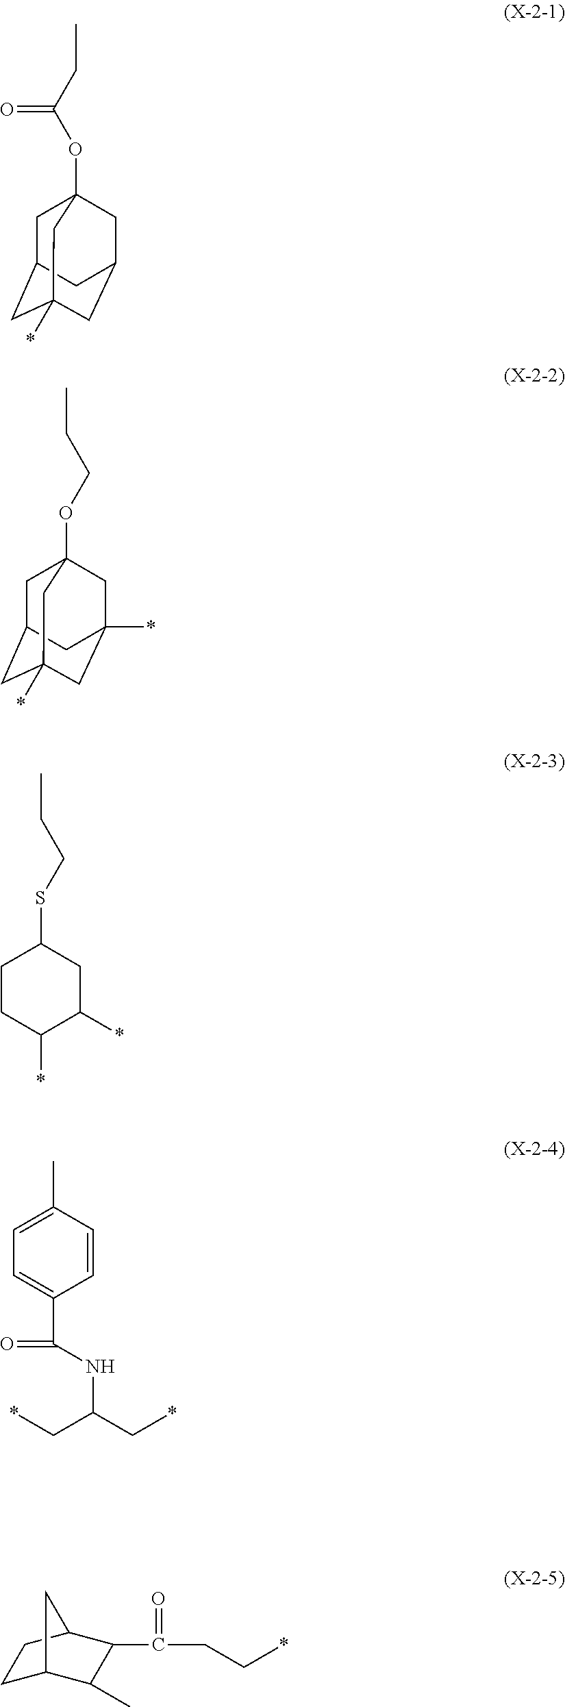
C1C2CC3(*)CC(CC1(OC(CC)=O)C3)C2.C1C2C(C)C(C(=O)CC*)C(C1)C2.C1C2CC3(*)CC(*)(CC1(OCCC)C3)C2.C1CC(*)C(*)CC1SCCC.C1=C(C(NC(C*)C*)=O)C=CC(C)=C1
